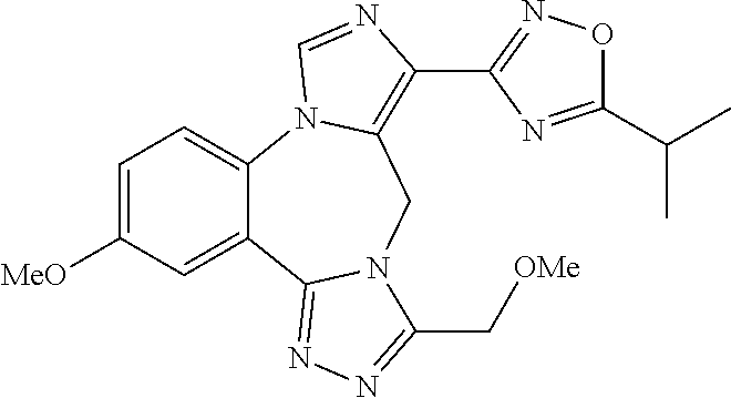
C1=C([MeO])C=C2C(=C1)N1C(=C(C3=NOC(C(C)C)=N3)N=C1)CN1C2=NN=C1C[OMe]
